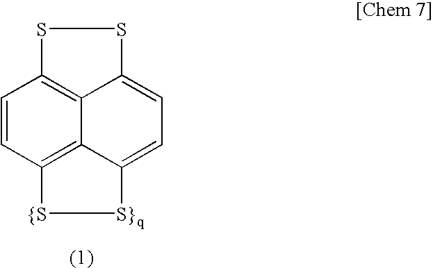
C1=CC2=C3C4=C1SSC4=CC=C3[S}q][{S]2
